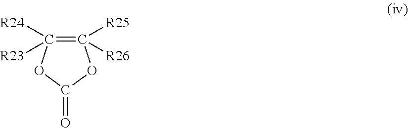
C1([R25])([R26])=C([R24])([R23])OC(=O)O1
